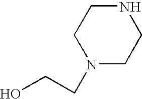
N1(CCO)CCNCC1
